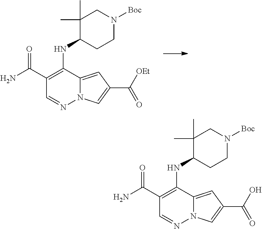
C1(NC2=C(C(N)=O)C=NN3C2=CC(C([OEt])=O)=C3)CCN([Boc])CC1(C)C.C1(NC2=C(C(N)=O)C=NN3C2=CC(C(O)=O)=C3)CCN([Boc])CC1(C)C
